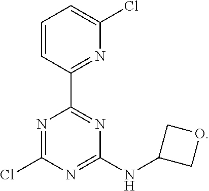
C1=CC(C2=NC(NC3COC3)=NC(Cl)=N2)=NC(Cl)=C1
